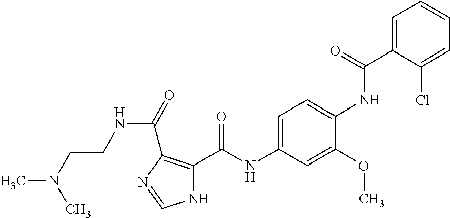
C1=C(C(NC2=CC=C(NC(C3=C(C(=O)NCCN(C)C)N=CN3)=O)C=C2OC)=O)C(Cl)=CC=C1
